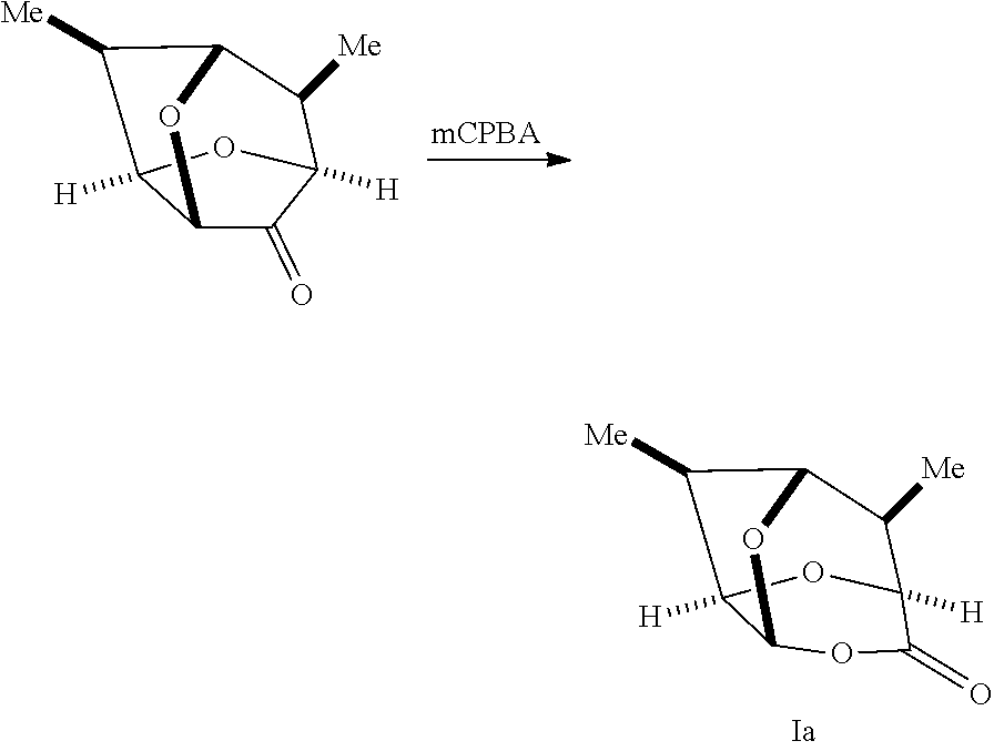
C12C(=O)C3([H])C([Me])C(C([Me])C1([H])O3)O2.C12C3([H])C([Me])C(C([Me])C([H])(C(=O)O1)O3)O2
